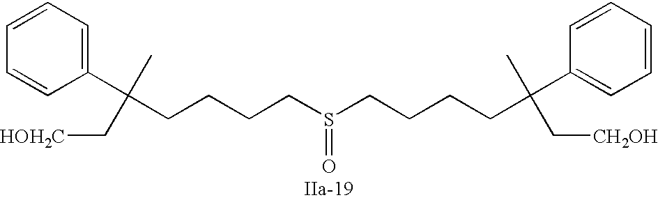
S(=O)(CCCCC(C1=CC=CC=C1)(C)C[HOH2C])CCCCC(C1=CC=CC=C1)(C)C[CH2OH]
